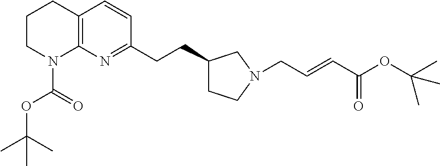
C12=C(N=C(CCC3CCN(CC=CC(OC(C)(C)C)=O)C3)C=C1)N(C(OC(C)(C)C)=O)CCC2
